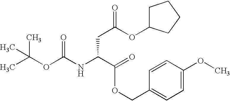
O(C(CC(NC(OC(C)(C)C)=O)C(=O)OCC1=CC=C(OC)C=C1)=O)C1CCCC1
